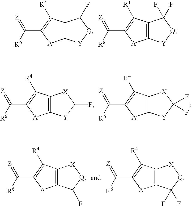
C12=C(C([R4])=C(C([R6])=[Z])[A]1)C(F)[Q][Y]2.C12=C(C([R4])=C(C([R6])=[Z])[A]1)C(F)(F)[Q][Y]2.C12=C(C([R4])=C(C([R6])=[Z])[A]1)[X][Q]C2F.C12=C(C([R4])=C(C([R6])=[Z])[A]1)[X][Q]C2(F)F.C12=C(C([R4])=C(C([R6])=[Z])[A]1)[X]C(F)[Y]2.C12=C(C([R4])=C(C([R6])=[Z])[A]1)[X]C(F)(F)[Y]2
